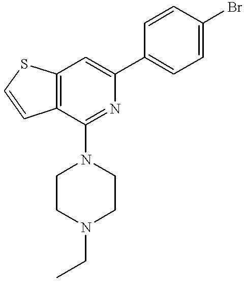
C12=C(C(N3CCN(CC)CC3)=NC(C3=CC=C(Br)C=C3)=C1)C=CS2
